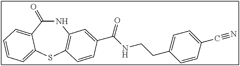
C1(=O)NC2=C(SC3=CC=CC=C13)C=CC(C(NCCC1=CC=C(C#N)C=C1)=O)=C2
